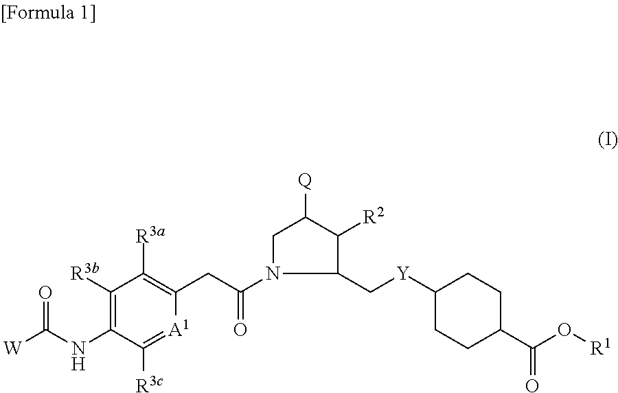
C1([R3b])=C(NC([W])=O)C([R3c])=[A1]C(CC(N2C(C[Y]C3CCC(C(O[R1])=O)CC3)C([R2])C([Q])C2)=O)=C1[R3a]
